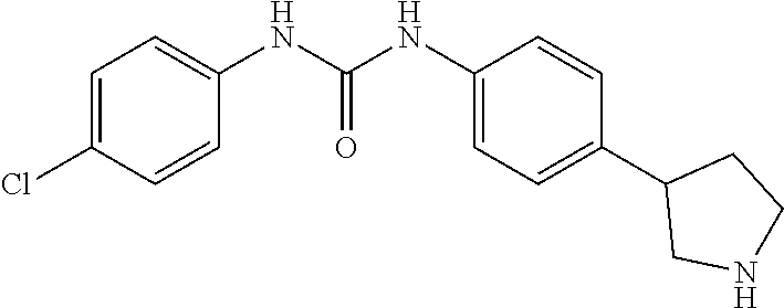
C1=C(Cl)C=CC(NC(NC2=CC=C(C3CNCC3)C=C2)=O)=C1
